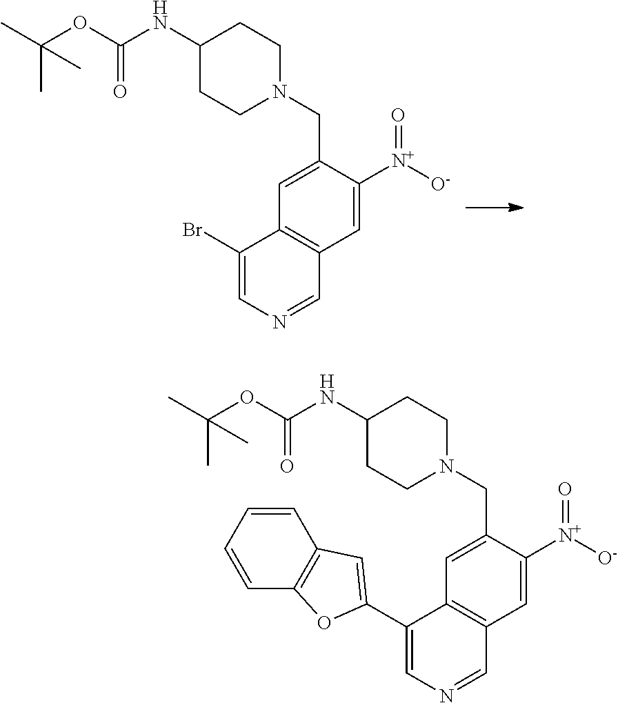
C1=C([N+](=O)[O-])C(CN2CCC(NC(OC(C)(C)C)=O)CC2)=CC2=C1C=NC=C2Br.C1=C([N+](=O)[O-])C(CN2CCC(NC(OC(C)(C)C)=O)CC2)=CC2=C1C=NC=C2C1=CC2=C(C=CC=C2)O1
